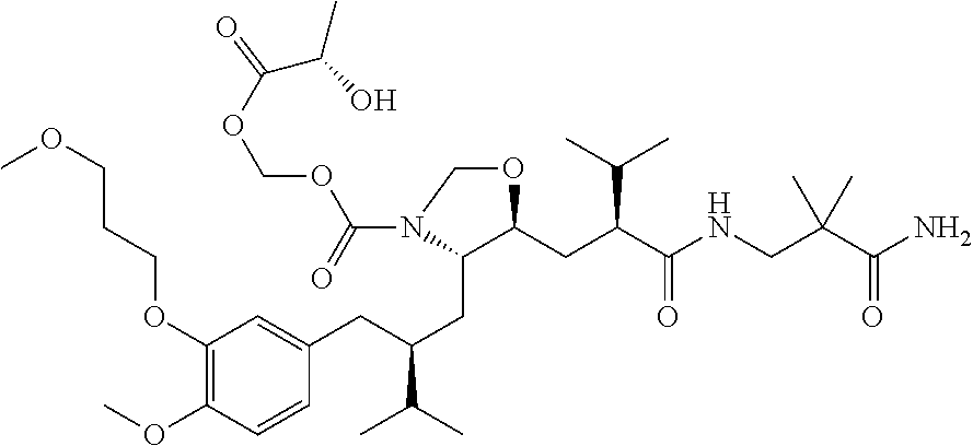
C1(OCCCOC)=C(OC)C=CC(CC(CC2C(CC(C(NCC(C(N)=O)(C)C)=O)C(C)C)OCN2C(=O)OCOC(C(O)C)=O)C(C)C)=C1
